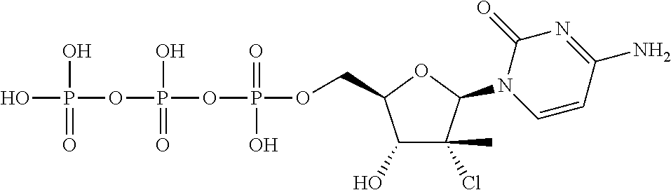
C1(O)C(Cl)(C)C(N2C=CC(N)=NC2=O)OC1COP(OP(OP(O)(=O)O)(=O)O)(=O)O
